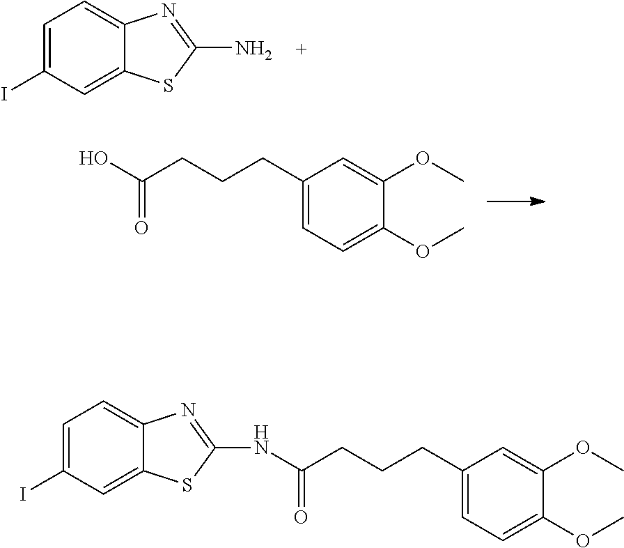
C1=C(I)C=C2C(=C1)N=C(N)S2.C1(CCCC(O)=O)=CC=C(OC)C(OC)=C1.C1(CCCC(NC2=NC3=CC=C(I)C=C3S2)=O)=CC=C(OC)C(OC)=C1
